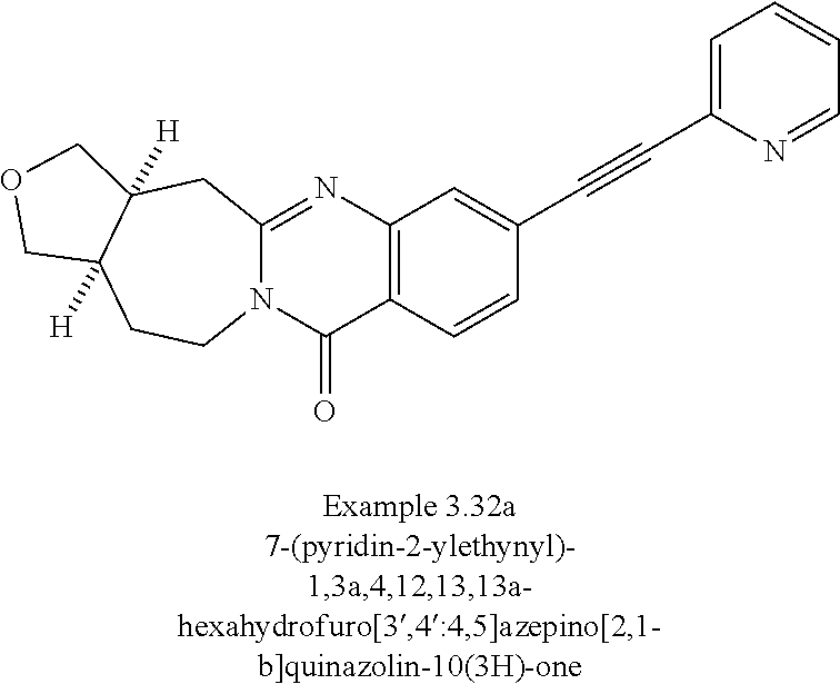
N12C(=NC3=C(C1=O)C=CC(C#CC1=CC=CC=N1)=C3)CC1([H])C([H])(CC2)COC1
